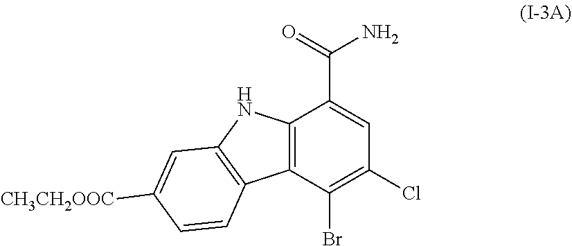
C12=C(C(Br)=C(Cl)C=C1C(N)=O)C1=C(N2)C=C([CH3CH2OOC])C=C1
